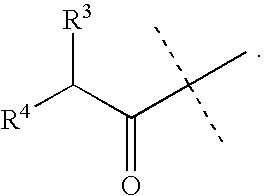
[R4]C(C(C(C)(C)C)=O)[R3]
